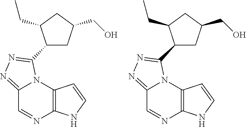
C12=NN=C(C3CC(CO)CC3CC)N1C1=C(N=C2)NC=C1.C12=NN=C(C3CC(CO)CC3CC)N1C1=C(N=C2)NC=C1
